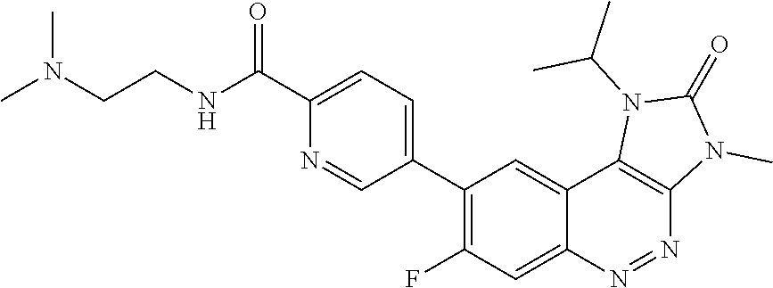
CN(CCNC(C1=CC=C(C2=C(F)C=C3C(=C2)C2=C(N=N3)N(C)C(=O)N2C(C)C)C=N1)=O)C
